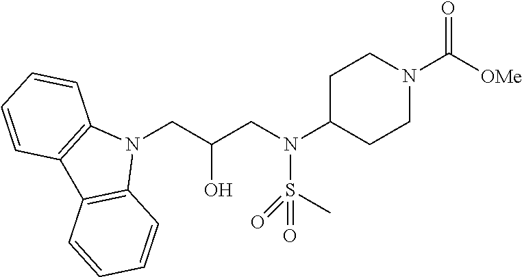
N1(CC(CN(S(=O)(=O)C)C2CCN(C([OMe])=O)CC2)O)C2=C(C3=C1C=CC=C3)C=CC=C2
